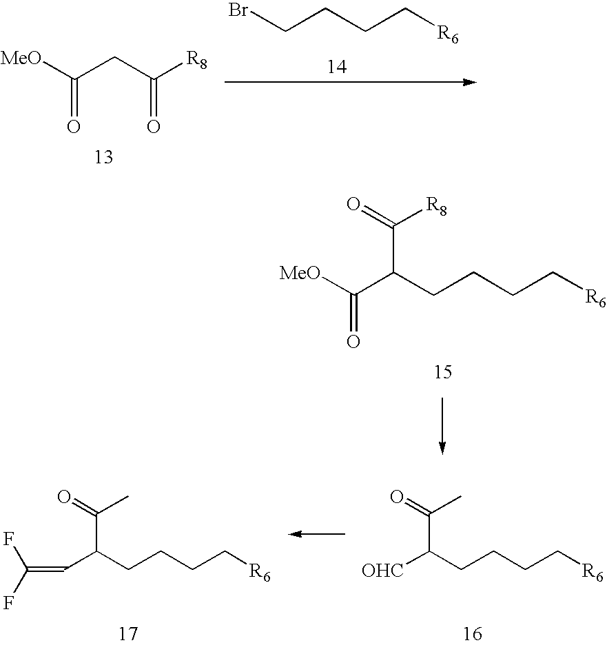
[MeO]C(CC([R8])=O)=O.BrCCCC[R6].[MeO]C(C(CCCC[R6])C([R8])=O)=O.[OHC]C(CCCC[R6])C(C)=O.C(C(CCCC[R6])C(C)=O)=C(F)F
